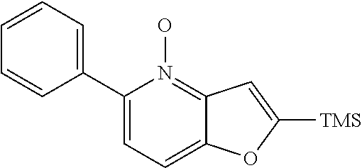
C1(C2=CC=C3C(=N2O)C=C([TMS])O3)=CC=CC=C1
